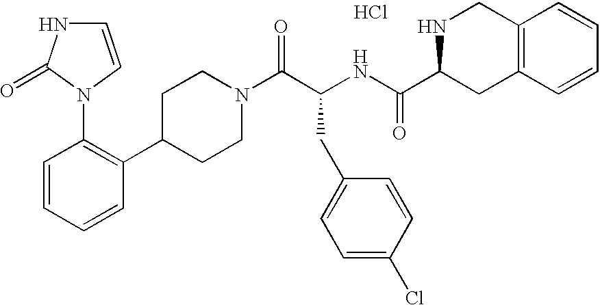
C1=CC=CC(C2CCN(C(C(CC3=CC=C(Cl)C=C3)NC(=O)C3CC4=C(CN3)C=CC=C4)=O)CC2)=C1N1C(=O)NC=C1.Cl
